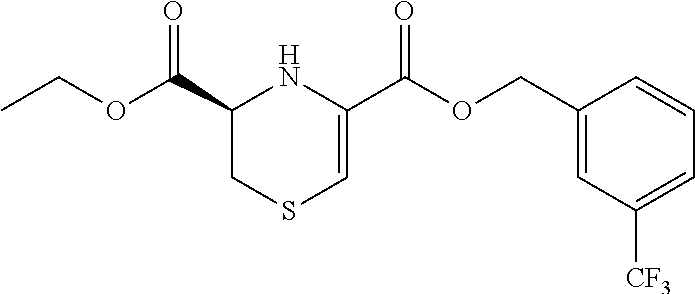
C1(C(OCC)=O)CSC=C(C(OCC2=CC([CF3])=CC=C2)=O)N1
